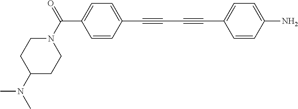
C1N(C(=O)C2=CC=C(C#CC#CC3=CC=C(N)C=C3)C=C2)CCC(N(C)C)C1
